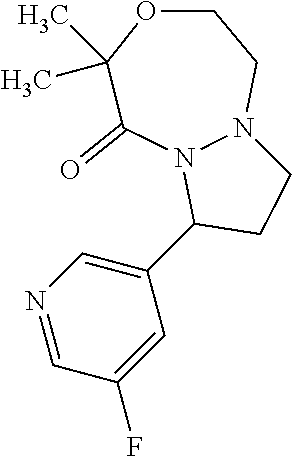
C1=NC=C(C2CCN3N2C(=O)C(C)(C)OCC3)C=C1F
